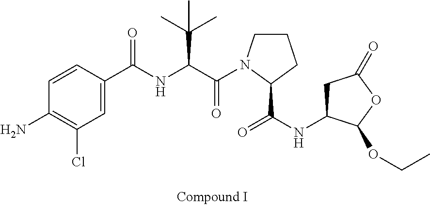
C1=CC(C(NC(C(=O)N2CCCC2C(=O)NC2CC(=O)OC2OCC)C(C)(C)C)=O)=CC(Cl)=C1N
